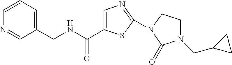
C(NCC1=CC=CN=C1)(=O)C1=CN=C(N2CCN(CC3CC3)C2=O)S1
